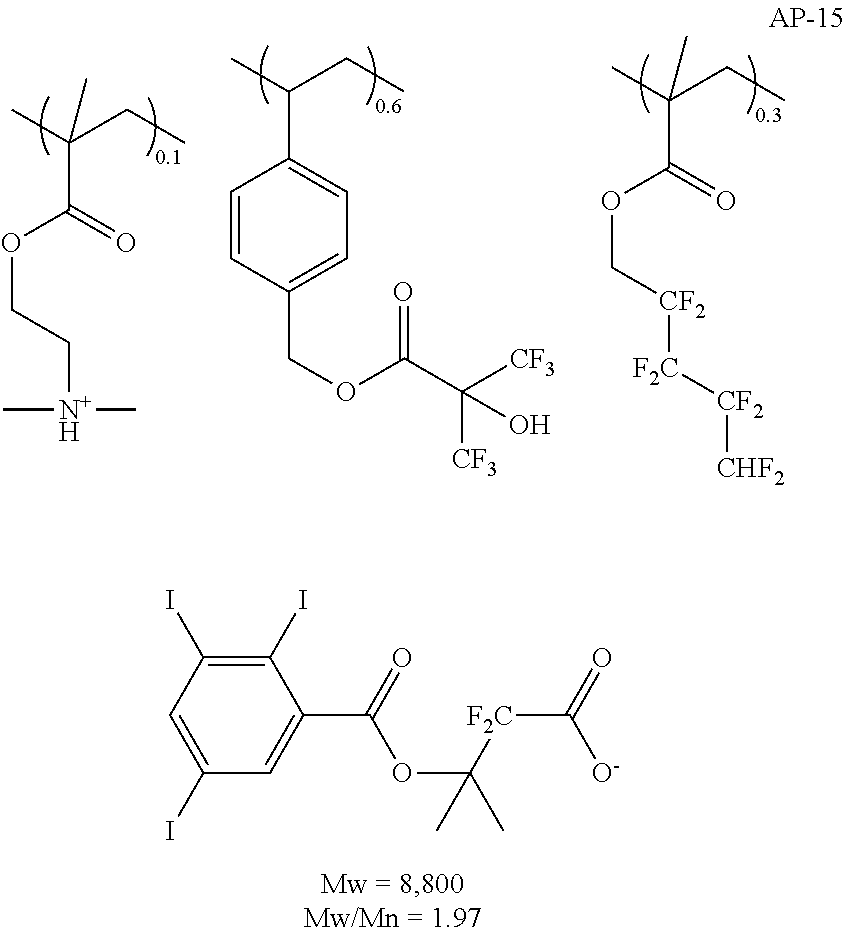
CC(CC)(C)C(=O)OCC[N+H](C)C.CC(CC)C1=CC=C(COC(C([CF3])([CF3])O)=O)C=C1.CC(CC)(C)C(=O)OC[CF2][F2C][CF2][CHF2].C1(I)=C(I)C=C(I)C=C1C(=O)OC(C)([F2C]C(=O)[O-])C
